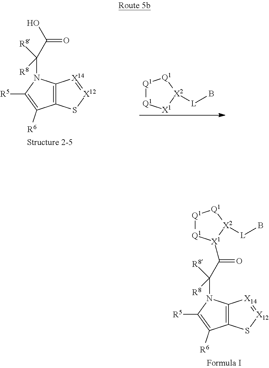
C12=C(C([R6])=C([R5])N1C(C(=O)O)([R8])[R8])S[X12]=[X14]2.[Q1]1[Q1][X1][X2]([L]B)[Q1]1.C12=C(C([R6])=C([R5])N1C(C([X1]1[Q1][Q1][Q1][X2]1[L]B)=O)([R8])[R8])S[X12]=[X14]2
